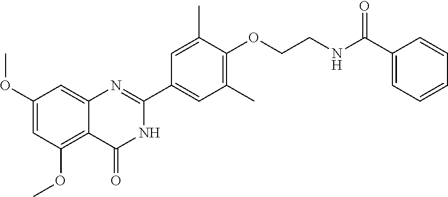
C1(OC)=C2C(=CC(OC)=C1)N=C(C1=CC(C)=C(OCCNC(C3=CC=CC=C3)=O)C(C)=C1)NC2=O
